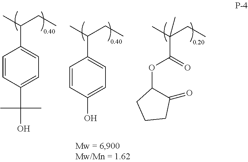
C(C)(CC)C1=CC=C(C(C)(C)O)C=C1.C(C)(CC)C1=CC=C(O)C=C1.C(C)(CC)(C(=O)OC1C(=O)CCC1)C
